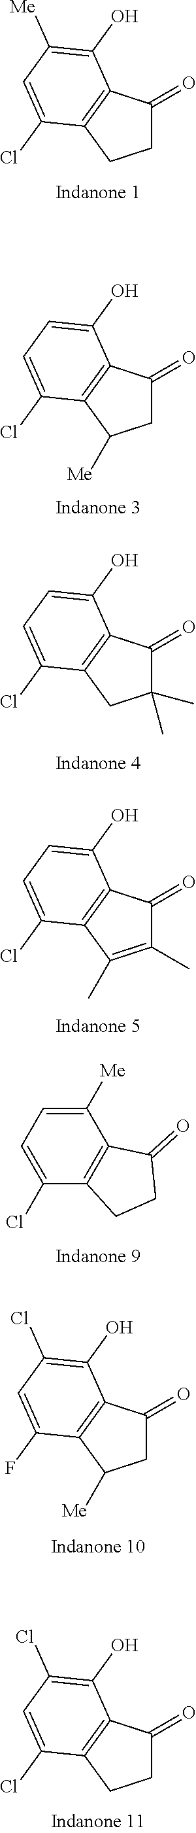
C1C(=O)C2=C(C1)C(Cl)=CC([Me])=C2O.C1C(=O)C2=C(C1[Me])C(Cl)=CC=C2O.C1(C)(C)C(=O)C2=C(C1)C(Cl)=CC=C2O.C1(C)=C(C)C2=C(C1=O)C(O)=CC=C2Cl.C1(Cl)=CC=C([Me])C2=C1CCC2=O.C1C(=O)C2=C(C1)C(Cl)=CC(Cl)=C2O.C1C(=O)C2=C(C1[Me])C(F)=CC(Cl)=C2O
